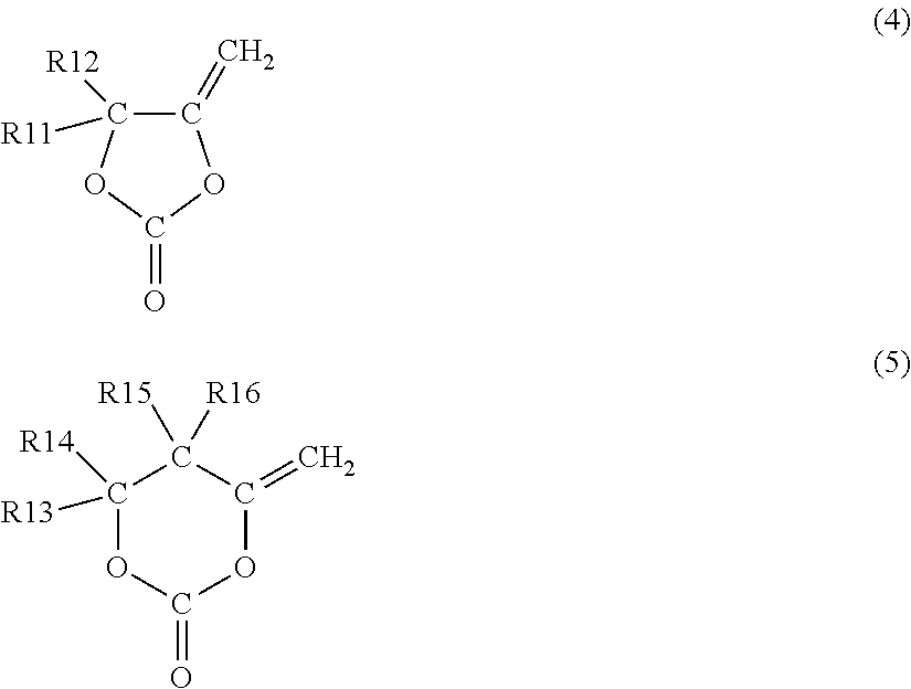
C1(=C)C([R12])([R11])OC(=O)O1.C1([R13])([R14])OC(=O)OC(=C)C1([R15])[R16]
